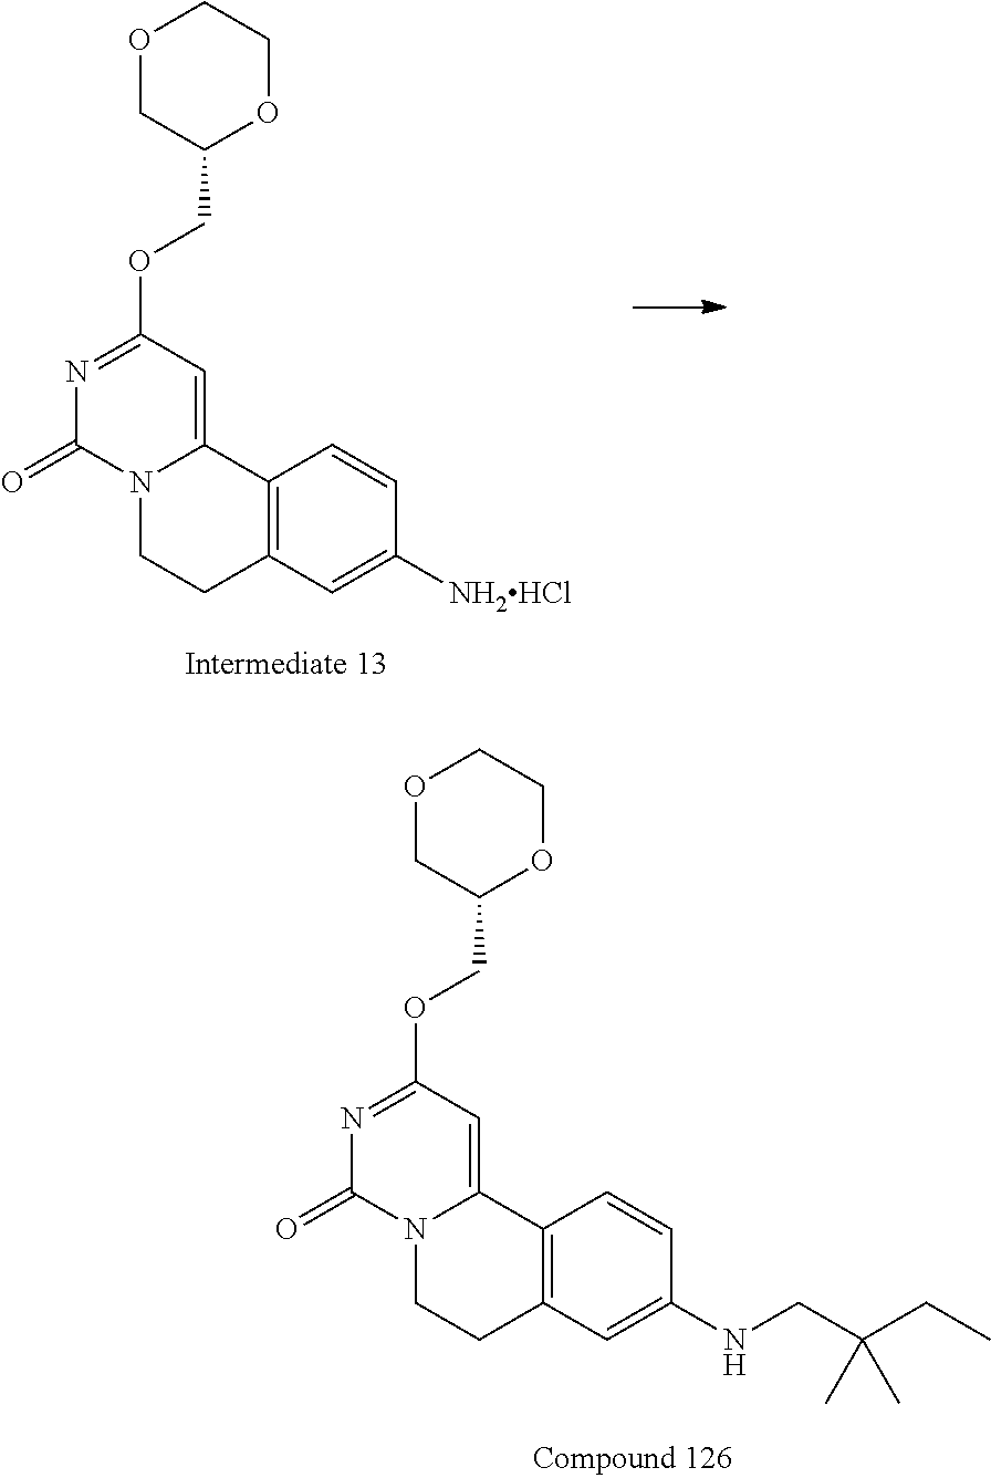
O1CC(COC2=NC(=O)N3C(=C2)C2=C(CC3)C=C([NH2HCl])C=C2)OCC1.O1CC(COC2=NC(=O)N3C(=C2)C2=C(CC3)C=C(NCC(CC)(C)C)C=C2)OCC1
